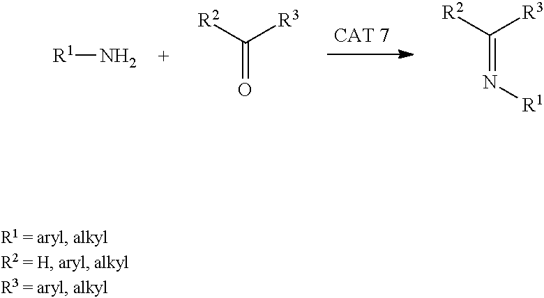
[R1]N.C(=O)([R2])[R3].C(=N[R1])([R2])[R3]
